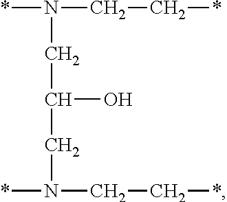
*N(CC*)CC(CN(*)CC*)O
